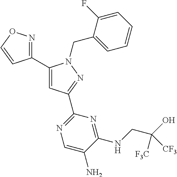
C1(C2=NOC=C2)=CC(C2=NC=C(N)C(NCC(O)([F3C])[CF3])=N2)=NN1CC1=CC=CC=C1F
